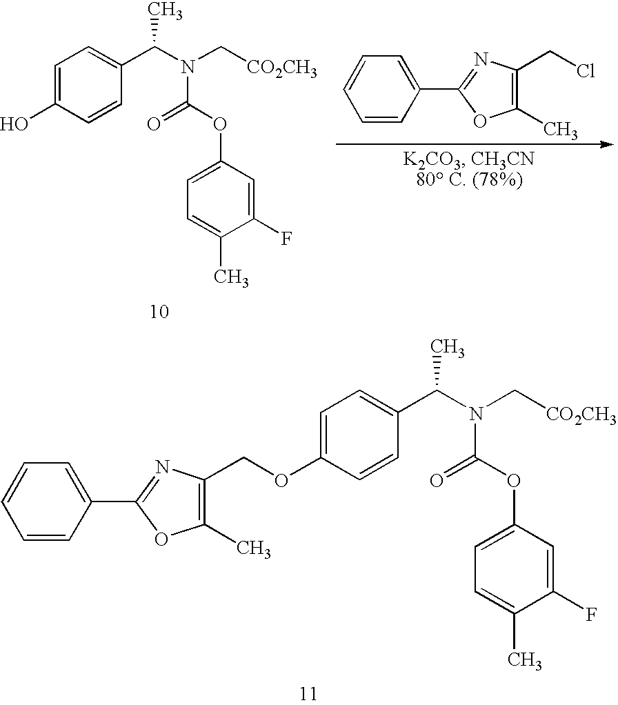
OC1=CC=C(C(C)N(C[CO2CH3])C(=O)OC2=CC=C(C)C(F)=C2)C=C1.C1=CC(C2=NC(CCl)=C(C)O2)=CC=C1.C1(OCC2=C(C)OC(C3=CC=CC=C3)=N2)=CC=C(C(C)N(C[CO2CH3])C(=O)OC2=CC=C(C)C(F)=C2)C=C1
